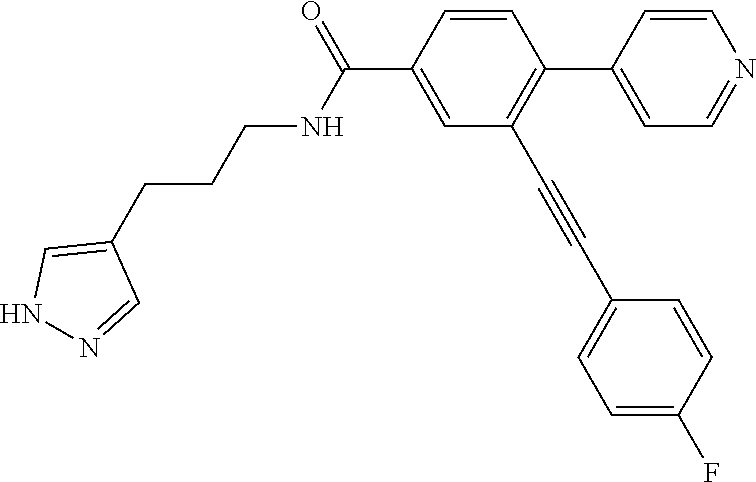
C1=CC(C(=O)NCCCC2=CNN=C2)=CC(C#CC2=CC=C(F)C=C2)=C1C1=CC=NC=C1
